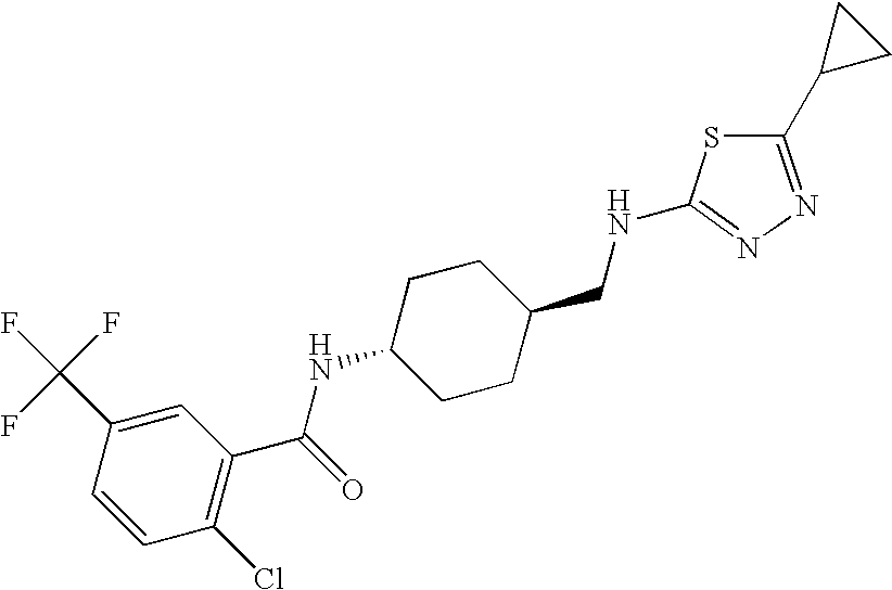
C1(C(F)(F)F)=CC(C(=O)NC2CCC(CNC3=NN=C(C4CC4)S3)CC2)=C(Cl)C=C1
